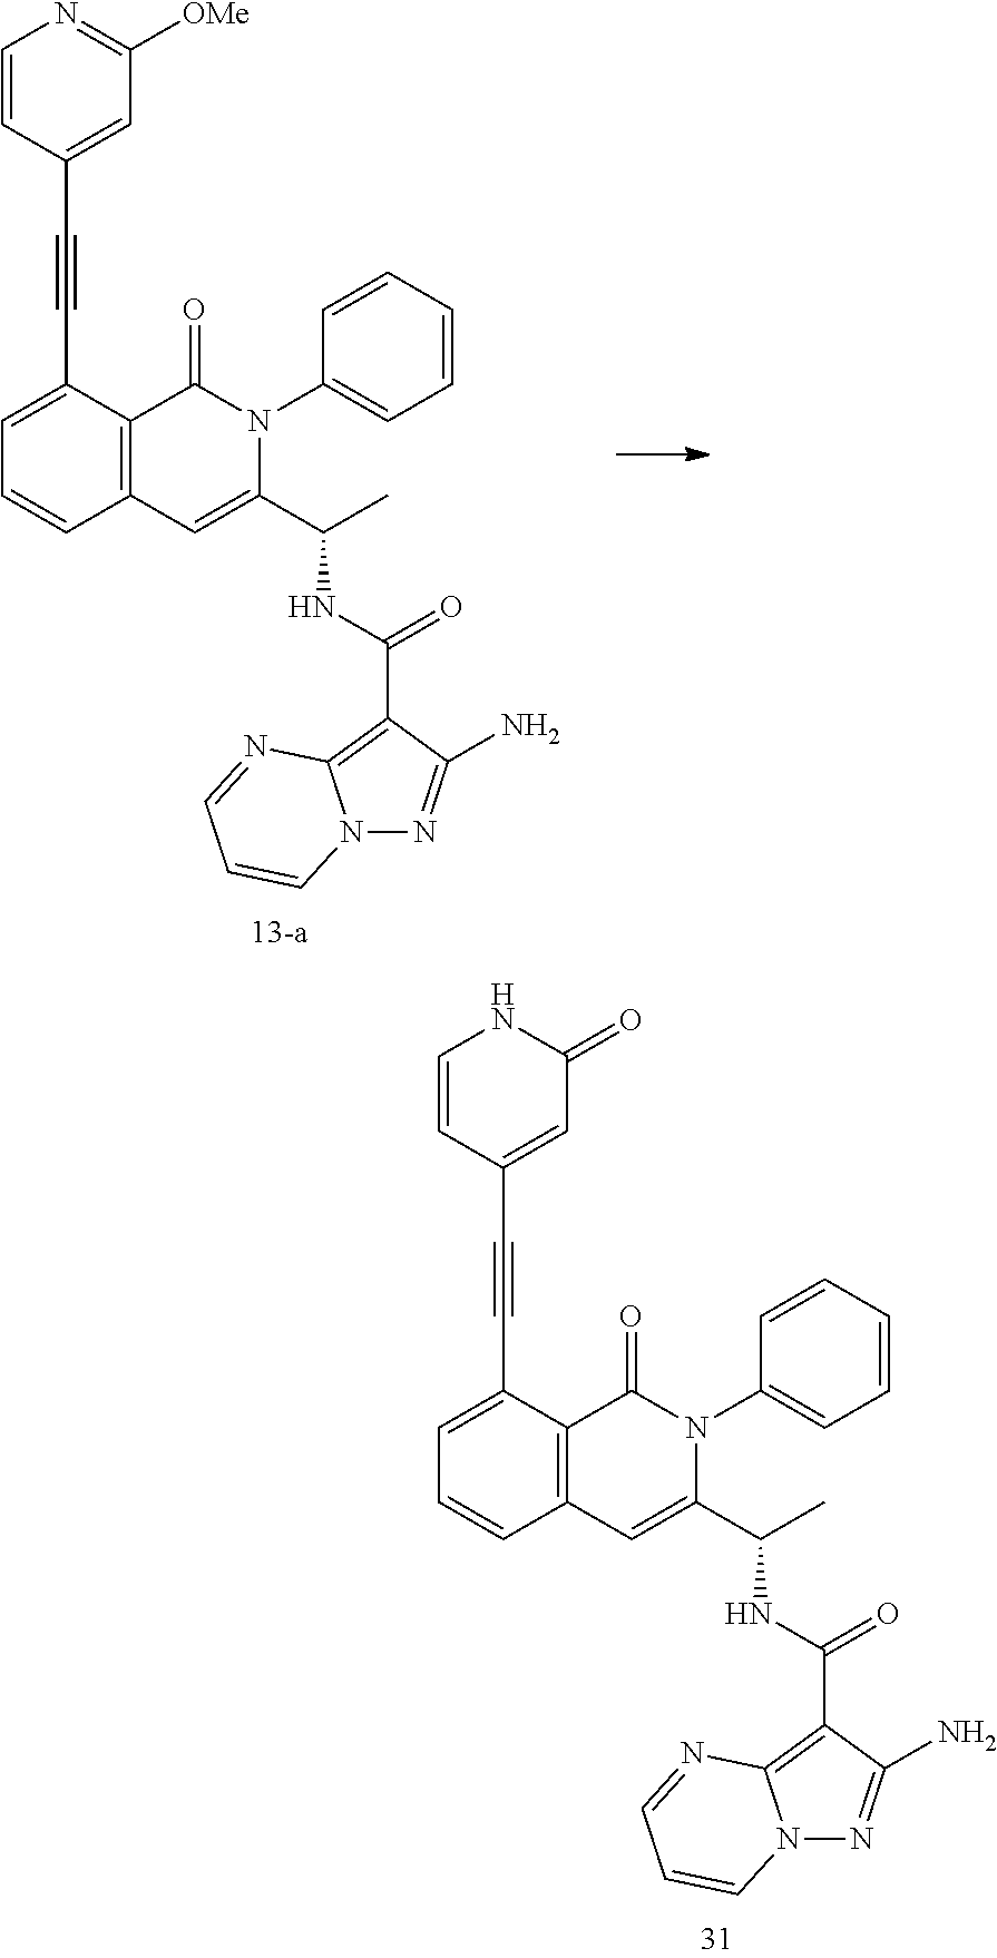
C1=CC2=C(C(=O)N(C3=CC=CC=C3)C(C(NC(C3=C4N(N=C3N)C=CC=N4)=O)C)=C2)C(C#CC2=CC(=O)NC=C2)=C1.C1=CC2=C(C(=O)N(C3=CC=CC=C3)C(C(NC(C3=C4N(N=C3N)C=CC=N4)=O)C)=C2)C(C#CC2=CC([OMe])=NC=C2)=C1
